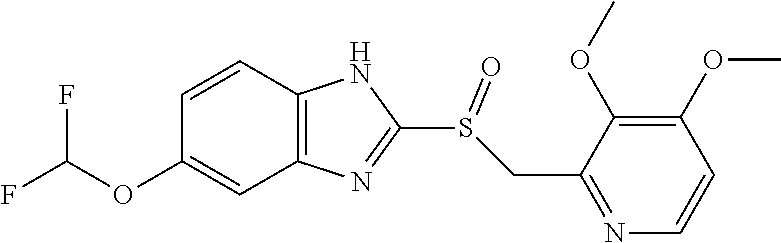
C12=C(N=C(S(CC3=NC=CC(OC)=C3OC)=O)N1)C=C(OC(F)F)C=C2
